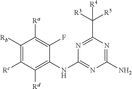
C1(NC2=NC(N)=NC(C([R3])([R5])[R4])=N2)=C([Rd])C([Rc])=C([Rb])C([Ra])=C1F
